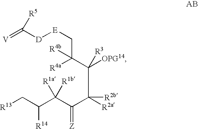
[V]=C([D][E]CC(C([OPG14])([R3])C([R2a])(C(C(C(C[R13])[R14])([R1a])[R1b])=[Z])[R2b])([R4a])[R4b])[R5]
